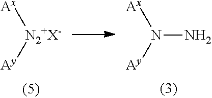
[Ax][N2+X-][Ay].[Ax]N([Ay])N
